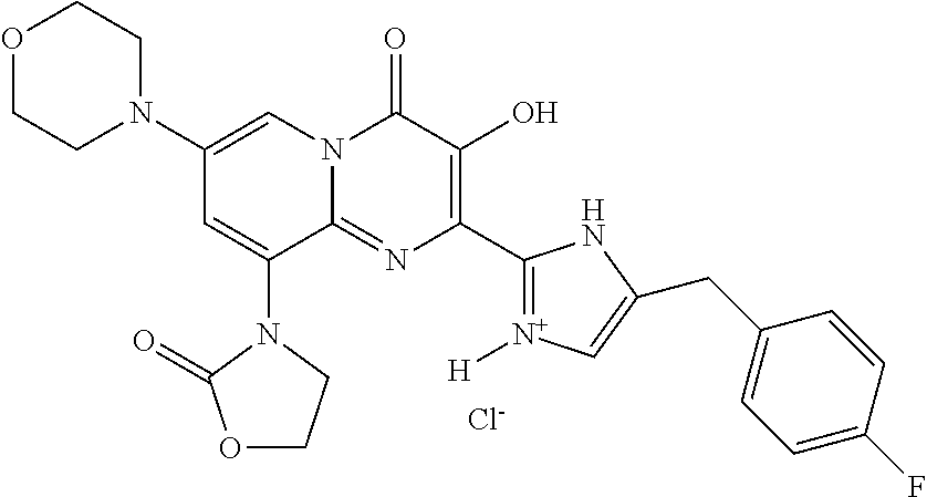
C1(N2CCOCC2)=CN2C(=NC(C3=[N+]([H])C=C(CC4=CC=C(F)C=C4)N3)=C(O)C2=O)C(N2C(=O)OCC2)=C1.[Cl-]
